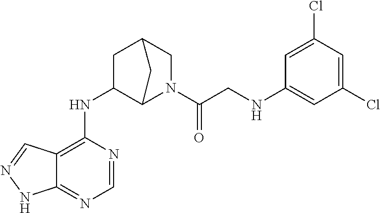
N(C1C2N(C(CNC3=CC(Cl)=CC(Cl)=C3)=O)CC(C1)C2)C1=C2C(=NC=N1)NN=C2
